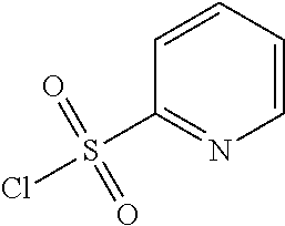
ClS(=O)(=O)C1=NC=CC=C1
